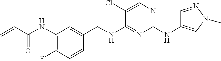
C1(NC(C=C)=O)=C(F)C=CC(CNC2=NC(NC3=CN(C)N=C3)=NC=C2Cl)=C1
